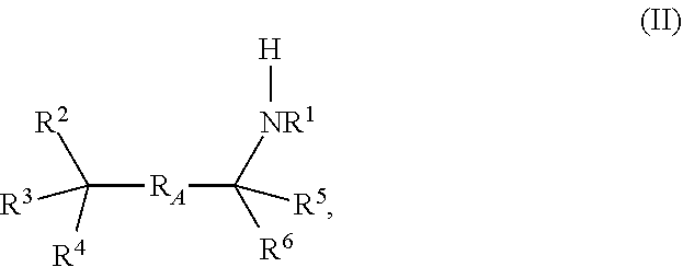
C([RA]C([R5])([NR1][H])[R6])([R3])([R2])[R4]
